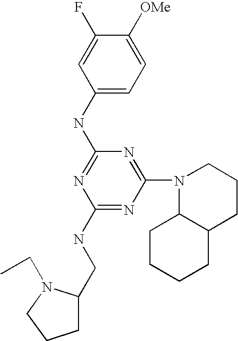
C1(NC2=NC(NCC3CCCN3CC)=NC(N3C4C(CCC3)CCCC4)=N2)=CC=C([OMe])C(F)=C1
